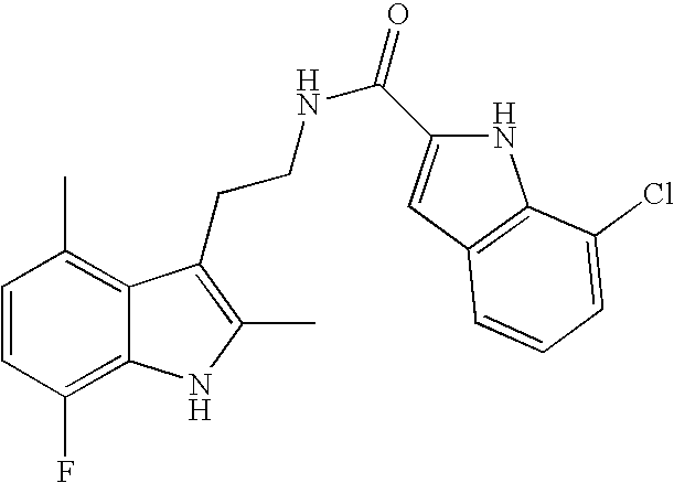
C1=CC(F)=C2C(=C1C)C(CCNC(=O)C1=CC3=C(N1)C(Cl)=CC=C3)=C(C)N2
